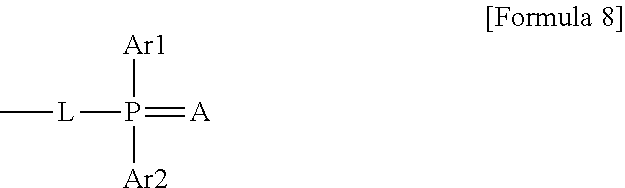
[L](P(=[A])([Ar1])[Ar2])C
